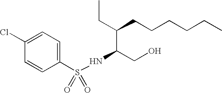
C1(Cl)=CC=C(S(NC(CO)C(CC)CCCCCC)(=O)=O)C=C1
